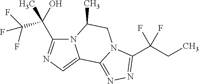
N12C(C(C(F)(F)F)(O)C)=NC=C1C1=NN=C(C(CC)(F)F)N1CC2C
